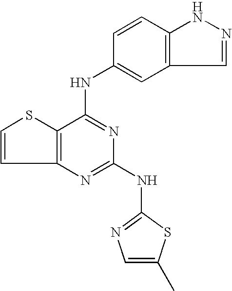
C12=C(C(NC3=CC4=C(C=C3)NN=C4)=NC(NC3=NC=C(C)S3)=N1)SC=C2
